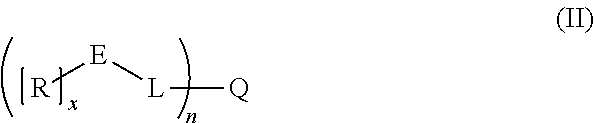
[R][E][L][Q]
